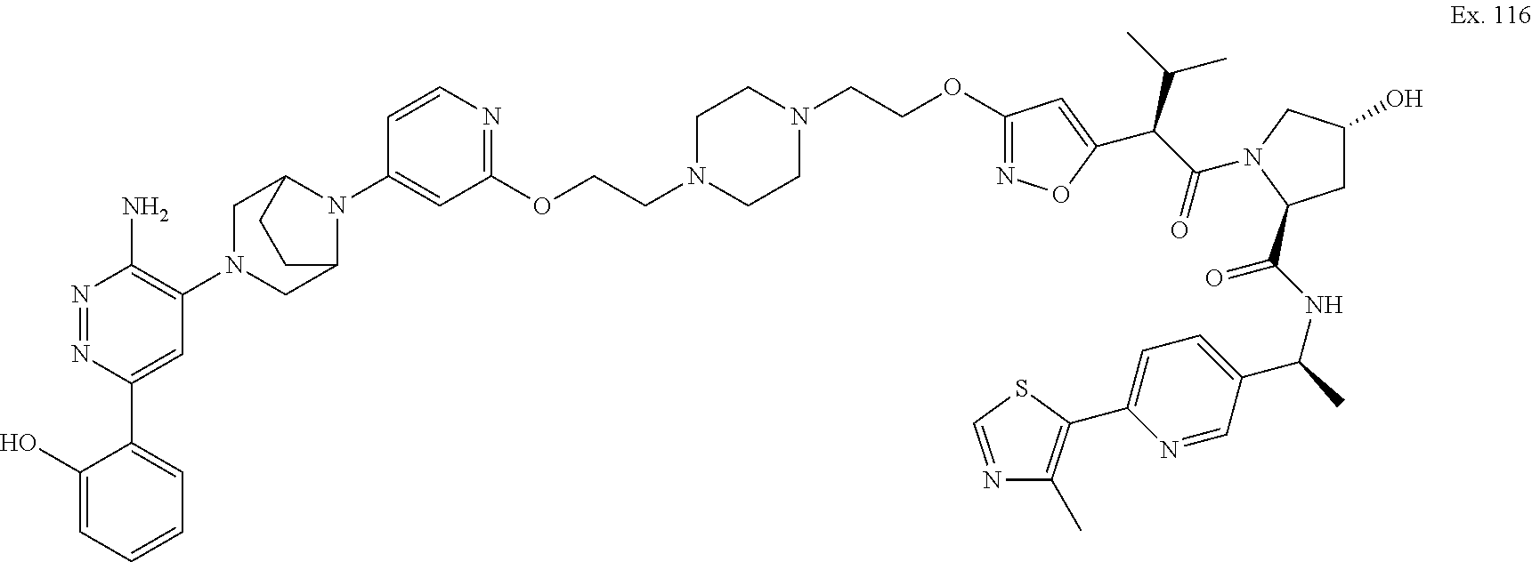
C(COC1=NOC(C(C(=O)N2CC(O)CC2C(NC(C)C2=CC=C(C3=C(C)N=CS3)N=C2)=O)C(C)C)=C1)N1CCN(CCOC2=NC=CC(N3C4CN(C5=C(N)N=NC(C6=CC=CC=C6O)=C5)CC3CC4)=C2)CC1
